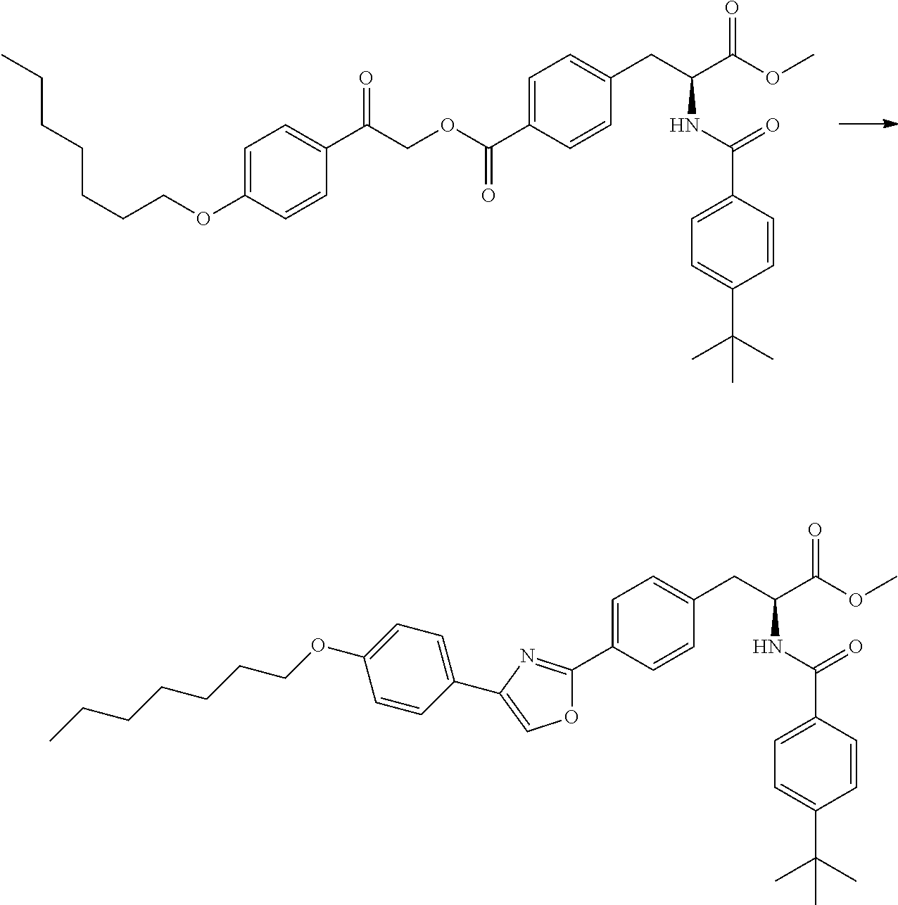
C(CCOC1=CC=C(C(COC(C2=CC=C(CC(C(OC)=O)NC(=O)C3=CC=C(C(C)(C)C)C=C3)C=C2)=O)=O)C=C1)CCCC.C1(C2=CC=C(CC(C(OC)=O)NC(=O)C3=CC=C(C(C)(C)C)C=C3)C=C2)=NC(C2=CC=C(OCCCCCCC)C=C2)=CO1
